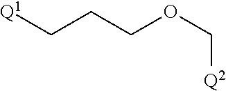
[Q1]CCCOC[Q2]
